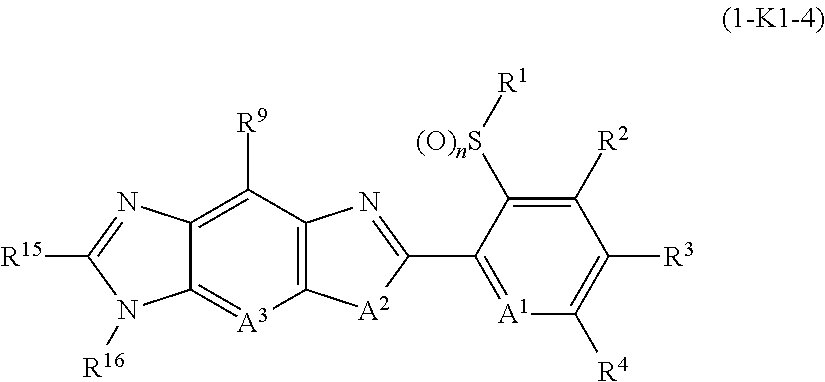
C12=C([R9])C3=C([A3]=C1N([R16])C([R15])=N2)[A2]C(C1=[A1]C([R4])=C([R3])C([R2])=C1[(O)nS][R1])=N3
